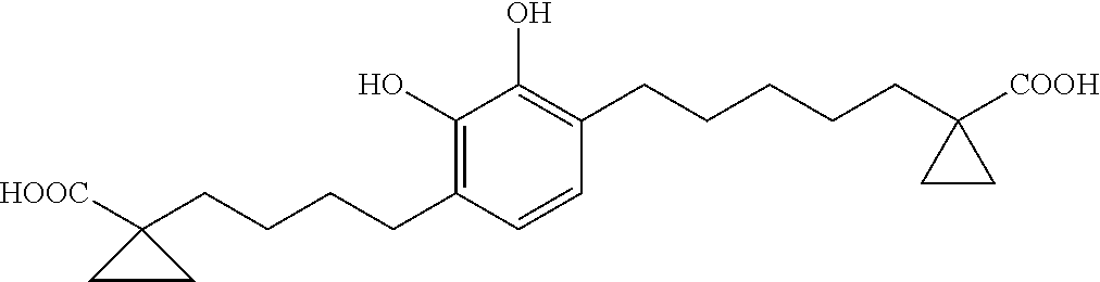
C1(CCCCC2([HOOC])CC2)=C(O)C(O)=C(CCCCCC2([COOH])CC2)C=C1
